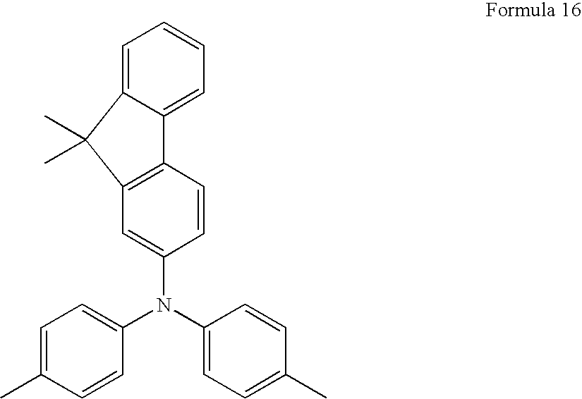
C12=C(C=CC(N(C3=CC=C(C)C=C3)C3=CC=C(C)C=C3)=C1)C1=CC=CC=C1C2(C)C
